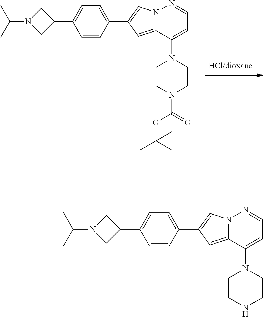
C1(C2=CN3C(=C2)C(N2CCNCC2)=CC=N3)=CC=C(C2CN(C(C)C)C2)C=C1.C1(C2=CN3C(=C2)C(N2CCN(C(=O)OC(C)(C)C)CC2)=CC=N3)=CC=C(C2CN(C(C)C)C2)C=C1
